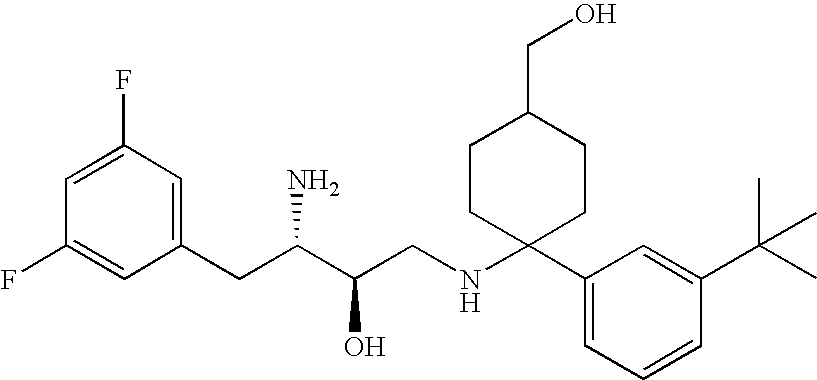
C1=C(F)C=C(CC(C(CNC2(C3=CC=CC(C(C)(C)C)=C3)CCC(CO)CC2)O)N)C=C1F
